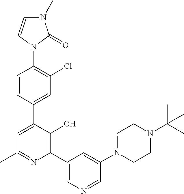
N1(C2=C(Cl)C=C(C3=CC(C)=NC(C4=CN=CC(N5CCN(C(C)(C)C)CC5)=C4)=C3O)C=C2)C(=O)N(C)C=C1
